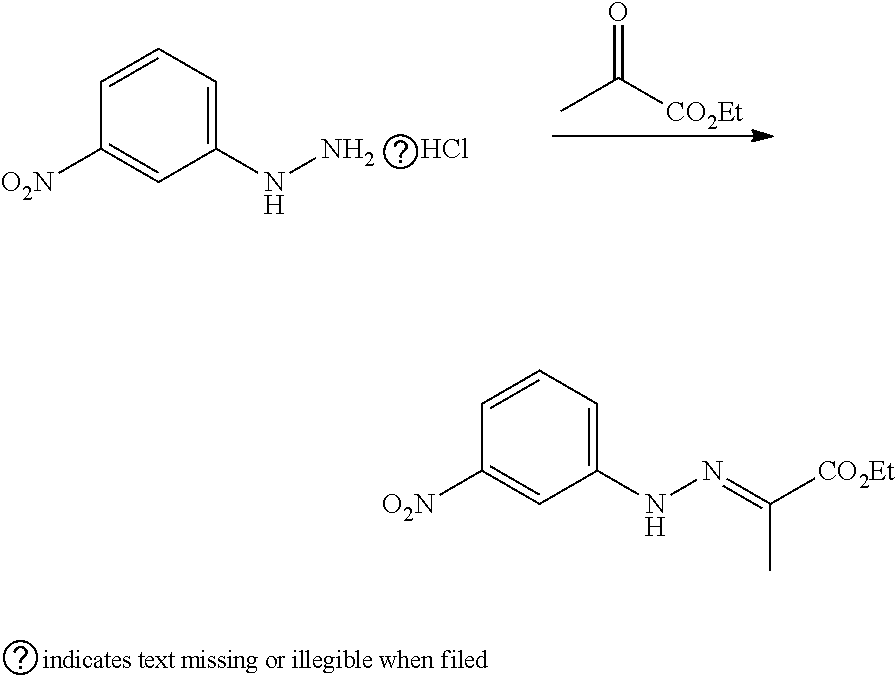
CC([CO2Et])=O.C1(NN)=CC=CC([O2N])=C1.Cl.C1(NN=C(C)[CO2Et])=CC=CC([O2N])=C1
